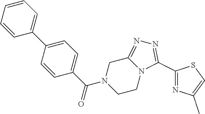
C1=C(C2=CC=CC=C2)C=CC(C(N2CCN3C(=NN=C3C3=NC(C)=CS3)C2)=O)=C1
